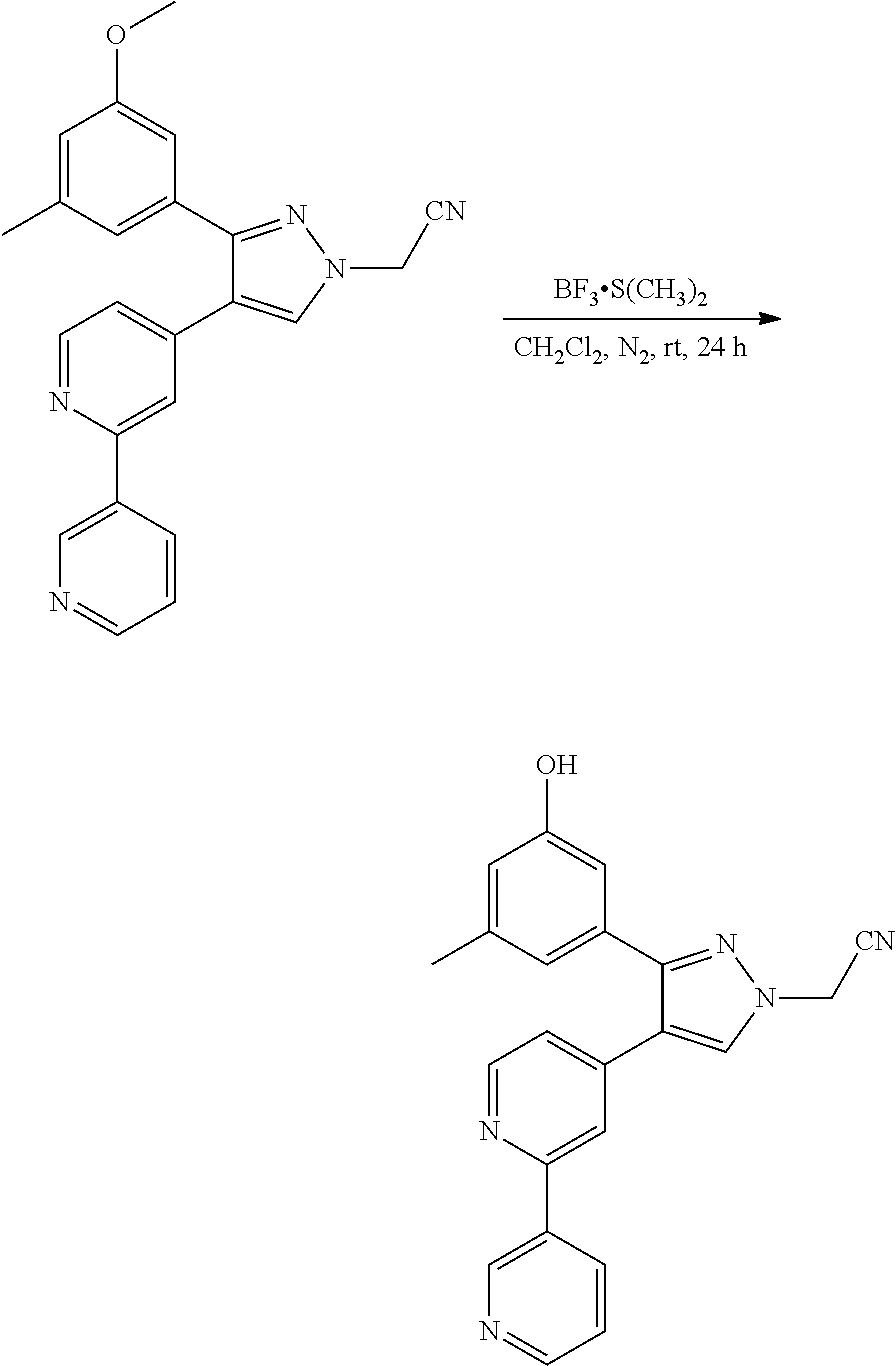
C1=C(C)C=C(C2=NN(C[CN])C=C2C2=CC=NC(C3=CN=CC=C3)=C2)C=C1O.C1=C(C)C=C(C2=NN(C[CN])C=C2C2=CC=NC(C3=CN=CC=C3)=C2)C=C1OC.[BF3S(CH3)2]
